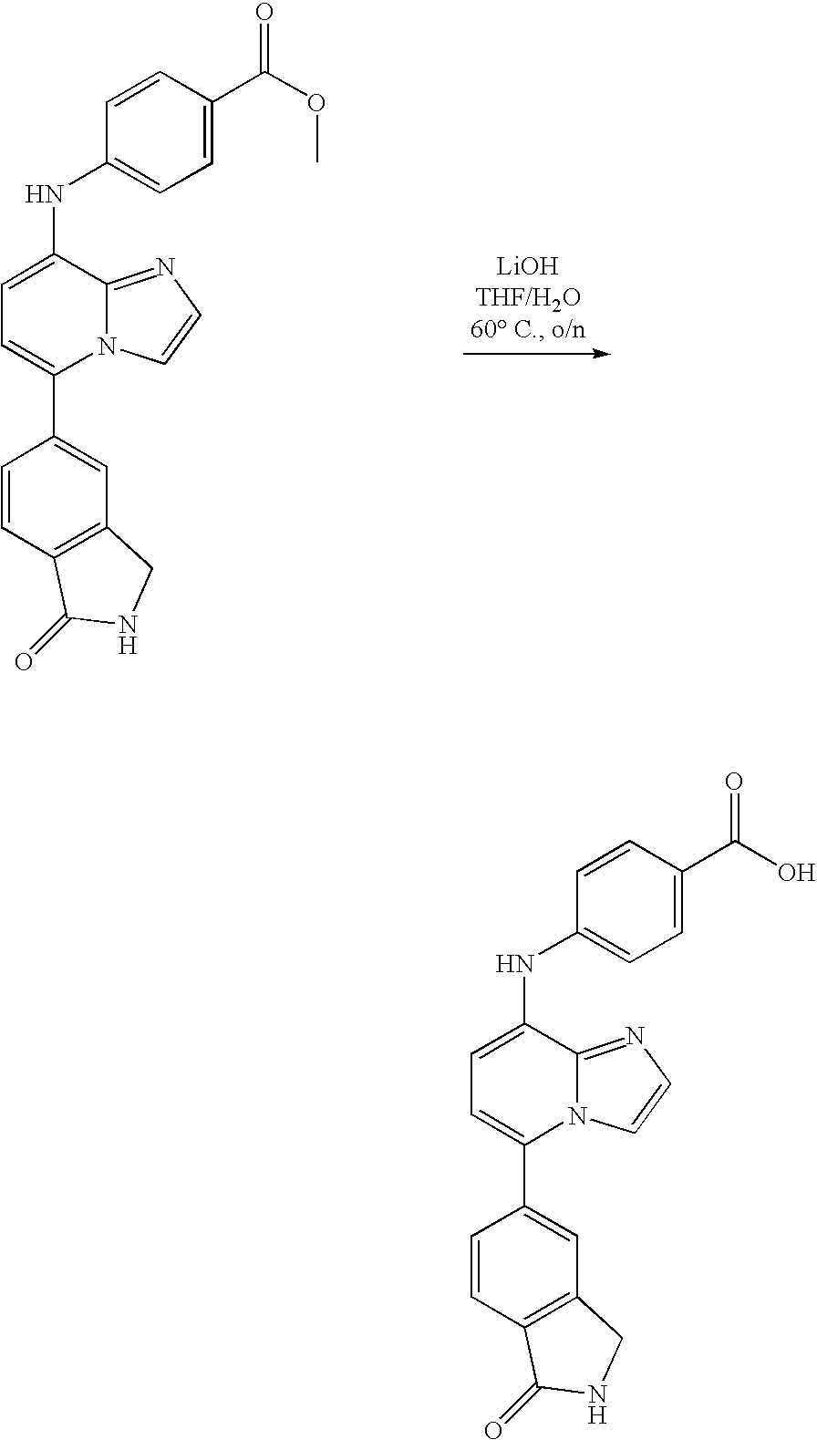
C1=CC(C(OC)=O)=CC=C1NC1=CC=C(C2=CC3=C(C=C2)C(=O)NC3)N2C1=NC=C2.C1=CC(C(O)=O)=CC=C1NC1=CC=C(C2=CC3=C(C=C2)C(=O)NC3)N2C1=NC=C2
